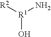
N[R1]([R2])O
